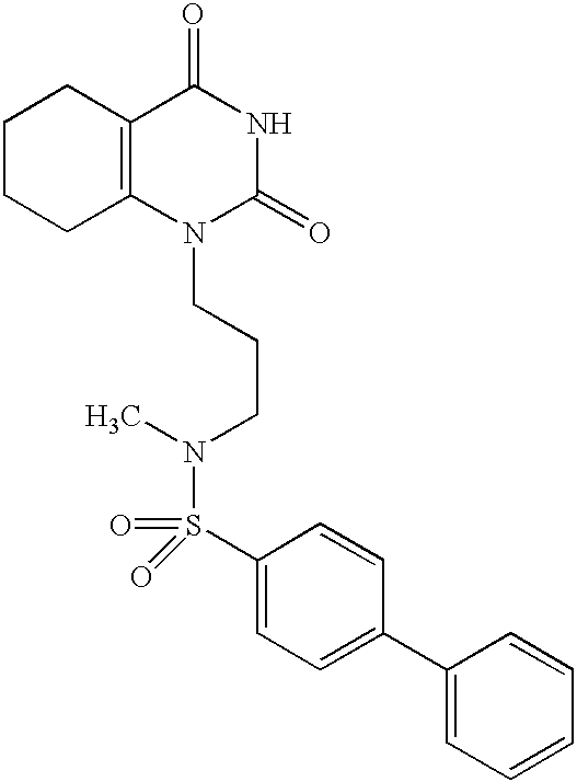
C1CCC2=C(C1)C(=O)NC(=O)N2CCCN(C)S(=O)(=O)C1=CC=C(C2=CC=CC=C2)C=C1
